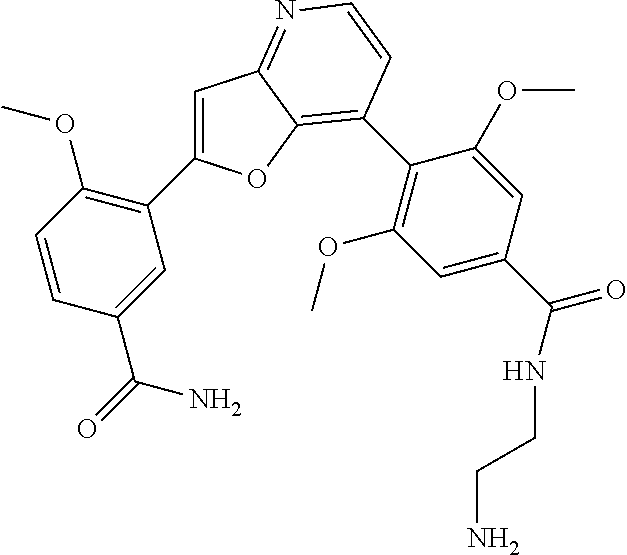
C1=C(C2=C(OC)C=CC(C(N)=O)=C2)OC2=C(C3=C(OC)C=C(C(NCCN)=O)C=C3OC)C=CN=C12
